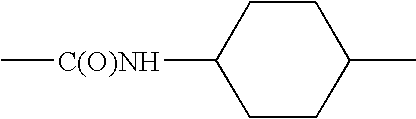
C[C(O)NH]C1CCC(C)CC1
